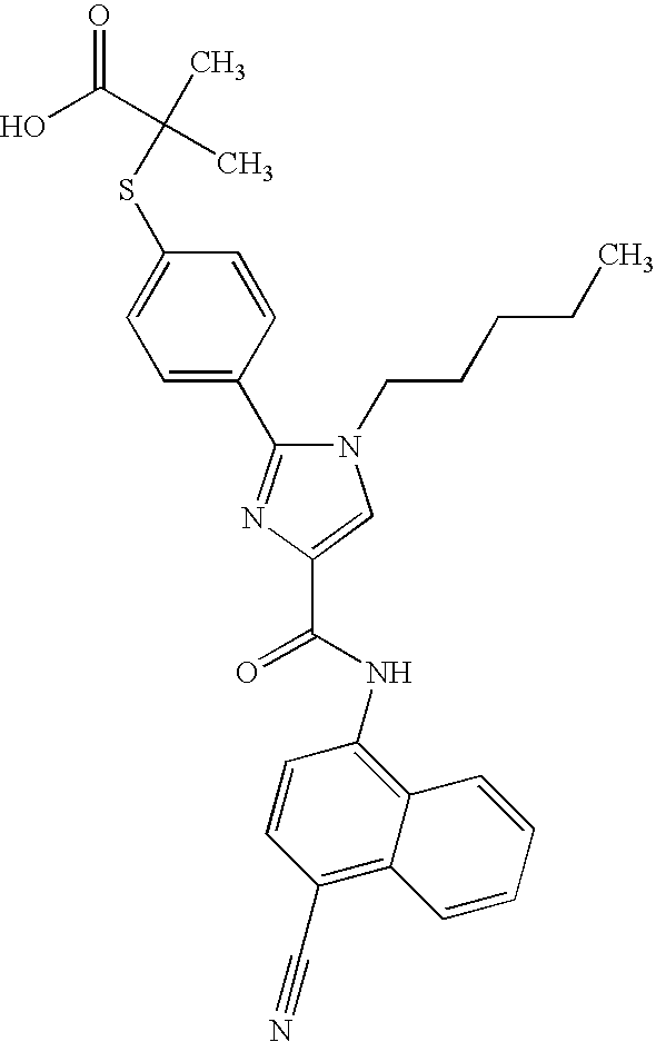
S(C1=CC=C(C2=NC(C(NC3=C4C(=C(C#N)C=C3)C=CC=C4)=O)=CN2CCCCC)C=C1)C(C)(C(O)=O)C
